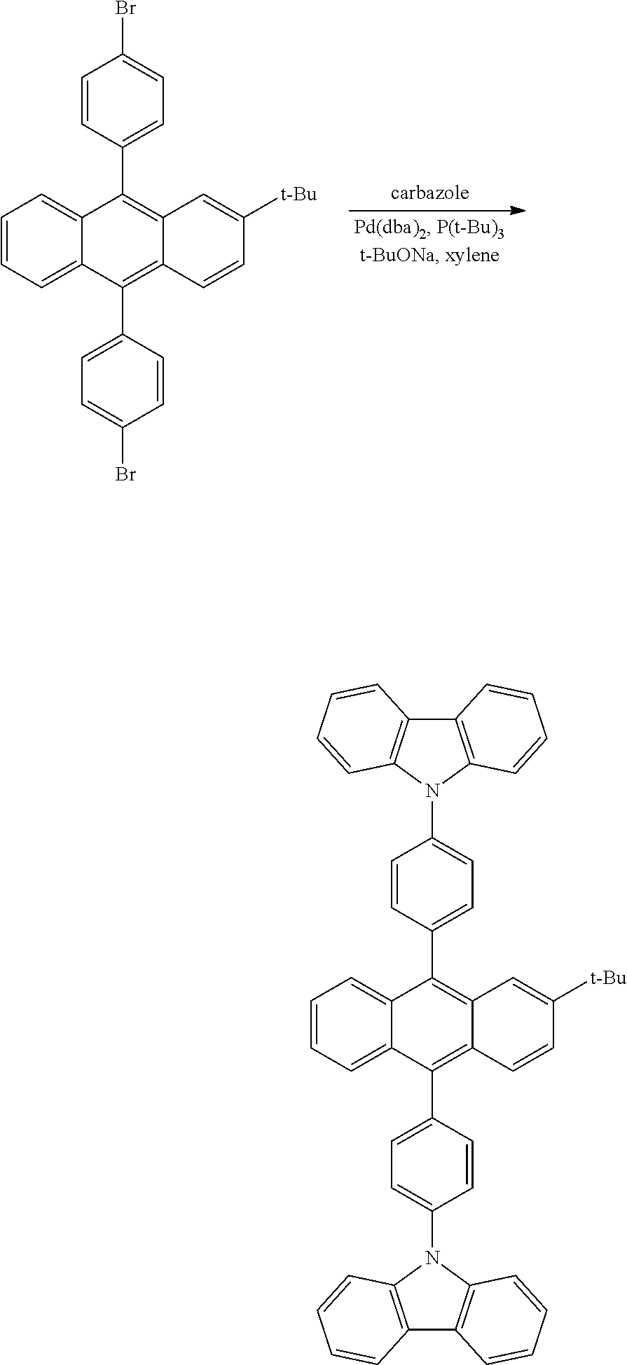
C1=CC=C2C(=C1)C(C1=CC=C(Br)C=C1)=C1C(=C2C2=CC=C(Br)C=C2)C=CC([t-Bu])=C1.C1=CC=C2C(=C1)C(C1=CC=C(N3C4=C(C5=C3C=CC=C5)C=CC=C4)C=C1)=C1C(=C2C2=CC=C(N3C4=C(C5=C3C=CC=C5)C=CC=C4)C=C2)C=CC([t-Bu])=C1
